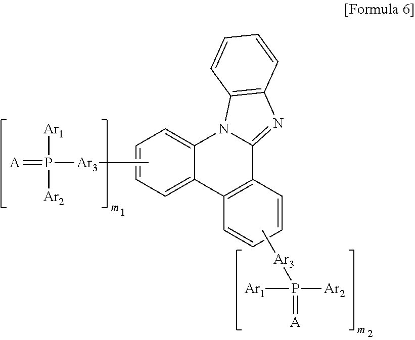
[Ar1]P([Ar2])(=[A])[Ar3]C.C1=C2C(=CC=C1)N1C(=NC3=C1C=CC=C3)C1=C2C=CC=C1.C[Ar3]P(=[A])([Ar1])[Ar2]
